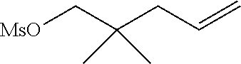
[MsO]CC(CC=C)(C)C
